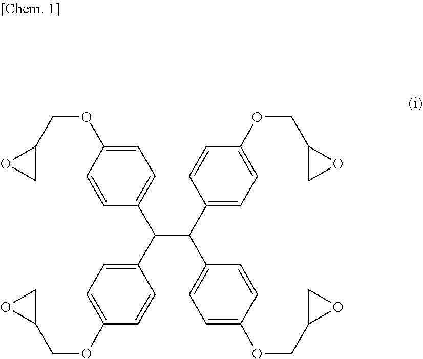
C1=CC(C(C2=CC=C(OCC3CO3)C=C2)C(C2=CC=C(OCC3CO3)C=C2)C2=CC=C(OCC3OC3)C=C2)=CC=C1OCC1OC1
